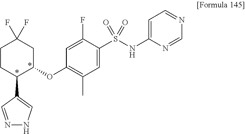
C1(OC2=C(C)C=C(S(NC3=CC=NC=N3)(=O)=O)C(F)=C2)CC(F)(F)CCC1C1=CNN=C1
